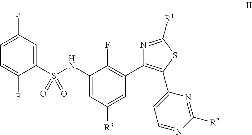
C1(S(NC2=CC([R3])=CC(C3=C(C4=CC=NC([R2])=N4)SC([R1])=N3)=C2F)(=O)=O)=CC(F)=CC=C1F
